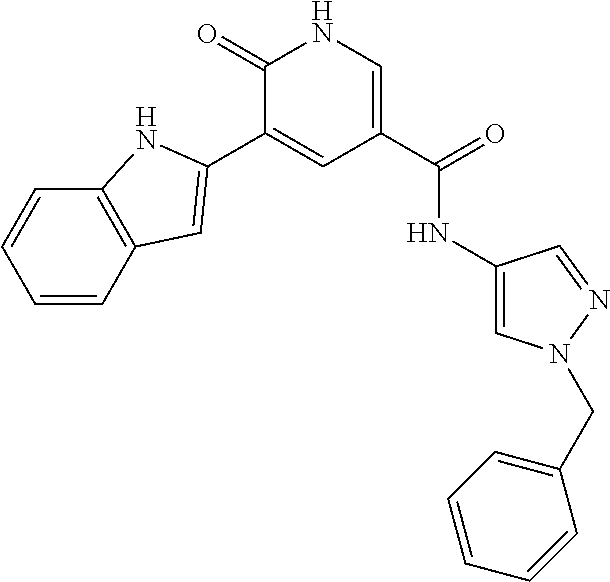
C1(=O)C(C2=CC3=C(C=CC=C3)N2)=CC(C(=O)NC2=CN(CC3=CC=CC=C3)N=C2)=CN1
